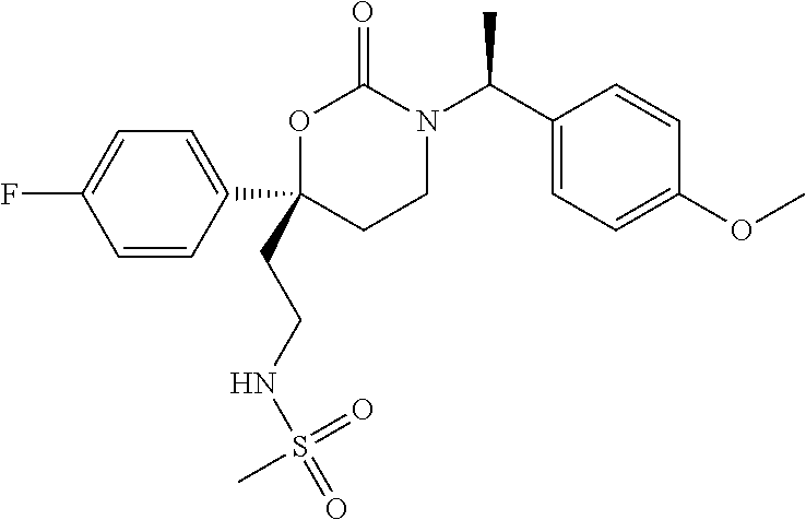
C1(CCNS(=O)(=O)C)(C2=CC=C(F)C=C2)CCN(C(C2=CC=C(OC)C=C2)C)C(=O)O1
